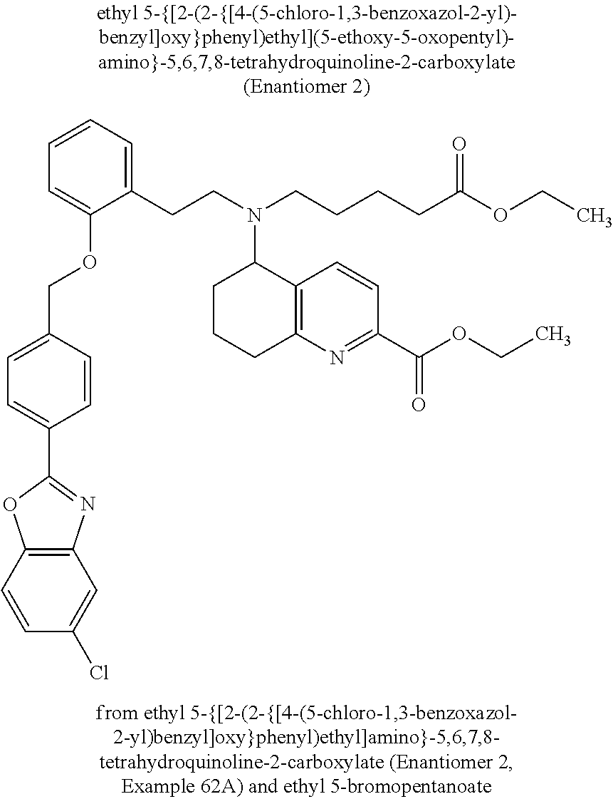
C1=CC2=C(C=C1Cl)N=C(C1=CC=C(COC3=CC=CC=C3CCN(CCCCC(OCC)=O)C3CCCC4=C3C=CC(C(OCC)=O)=N4)C=C1)O2
